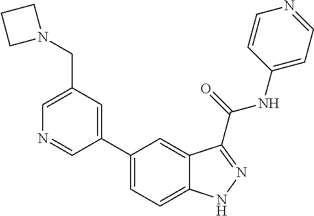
C1(CN2CCC2)=CN=CC(C2=CC=C3C(=C2)C(C(NC2=CC=NC=C2)=O)=NN3)=C1
